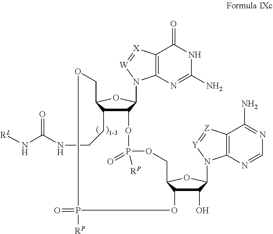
C12C(CCNC(N[RL])=O)C(OC1N1C3=C(C(=O)NC(N)=N3)[X]=[W]1)COP(=O)([RP])OC1C(O)C(N3C4=C(C(N)=NC=N4)[Z]=[Y]3)OC1COP([RP])(=O)O2
